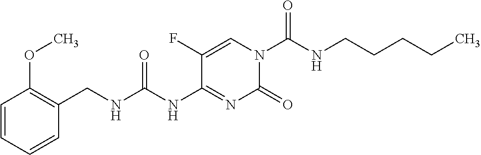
C1=C(F)C(NC(NCC2=C(OC)C=CC=C2)=O)=NC(=O)N1C(NCCCCC)=O
